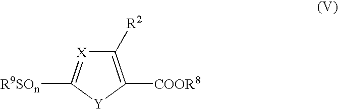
C1([R2])=C([COOR8])[Y]C([R9SOn])=[X]1
